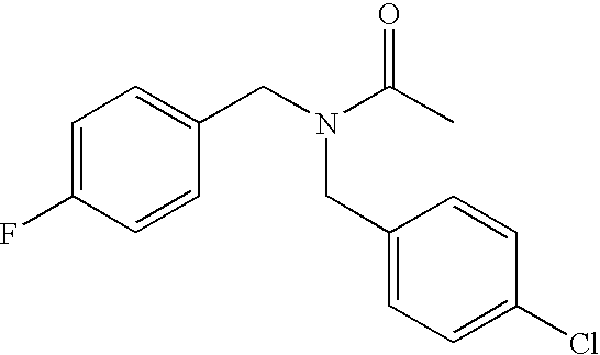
C1=C(F)C=CC(CN(C(C)=O)CC2=CC=C(Cl)C=C2)=C1
